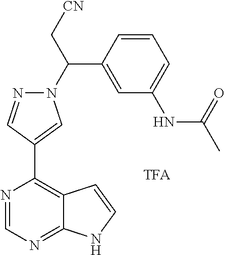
N1(C(C[CN])C2=CC(NC(C)=O)=CC=C2)N=CC(C2=C3C(=NC=N2)NC=C3)=C1
